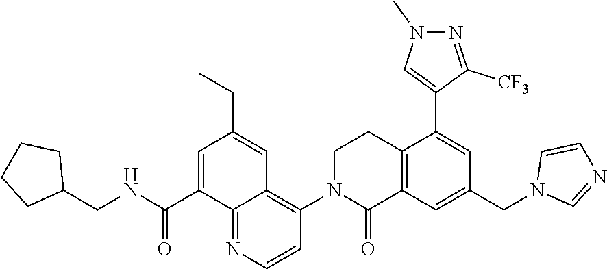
O=C(NCC1CCCC1)C1=CC(CC)=CC2=C(N3C(=O)C4=C(CC3)C(C3=CN(C)N=C3[CF3])=CC(CN3C=NC=C3)=C4)C=CN=C12
